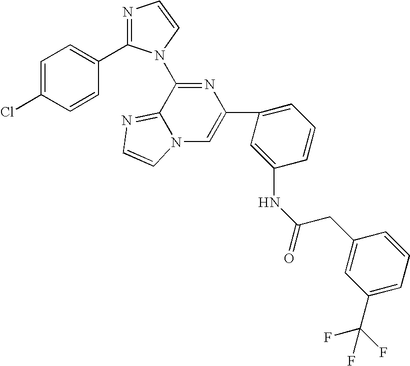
C1(C2=CN3C(=NC=C3)C(N3C(C4=CC=C(Cl)C=C4)=NC=C3)=N2)=CC=CC(NC(=O)CC2=CC(C(F)(F)F)=CC=C2)=C1
